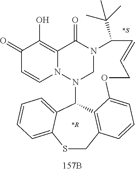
C1(=O)C=CN2C(=C1O)C(=O)N1CN2C2C3=CC=CC=C3SCC3=C2C(=CC=C3)OCC=CC1C(C)(C)C.[*R].[*S]
